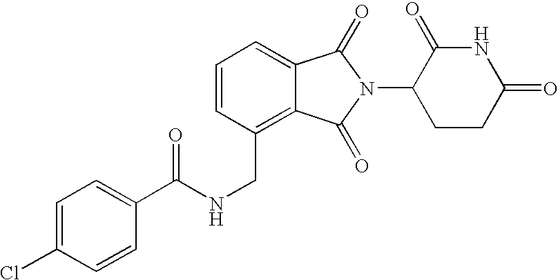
C1=CC(CNC(C2=CC=C(Cl)C=C2)=O)=C2C(=C1)C(=O)N(C1CCC(=O)NC1=O)C2=O
